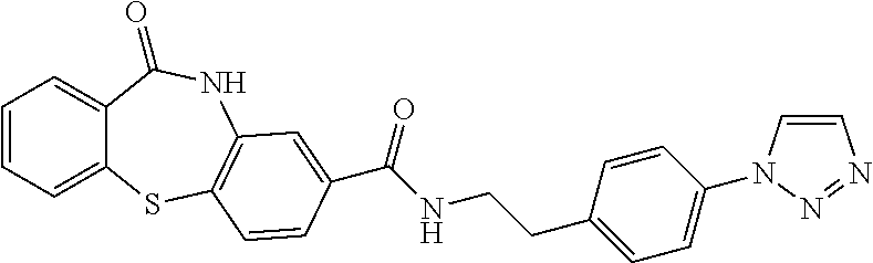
C1=CC=C2C(=C1)C(=O)NC1=C(S2)C=CC(C(NCCC2=CC=C(N3C=CN=N3)C=C2)=O)=C1
